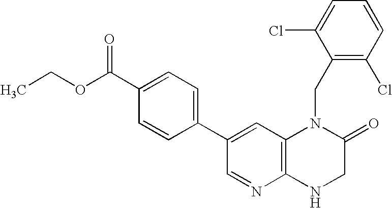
C1(C2=CC3=C(N=C2)NCC(=O)N3CC2=C(Cl)C=CC=C2Cl)=CC=C(C(OCC)=O)C=C1
